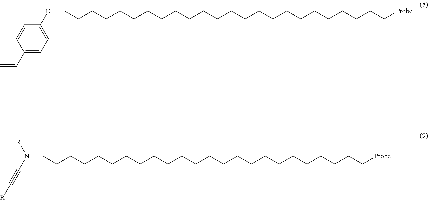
C1(C=C)=CC=C(OCCCCCCCCCCCCCCCCCCCCCCCC[Probe])C=C1.N(CCCCCCCCCCCCCCCCCCCCCCCC[Probe])([R])C#C[R]
